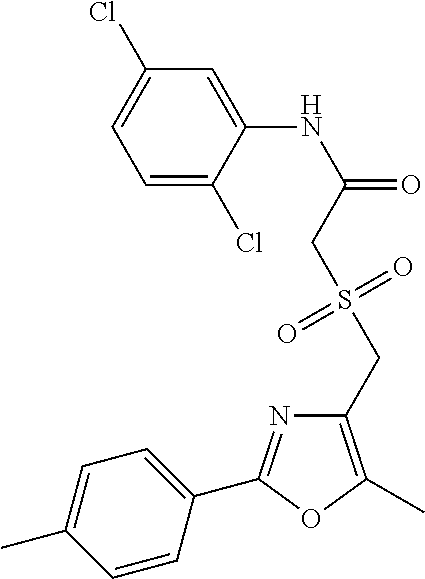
C1=C(Cl)C(NC(=O)CS(CC2=C(C)OC(C3=CC=C(C)C=C3)=N2)(=O)=O)=CC(Cl)=C1
